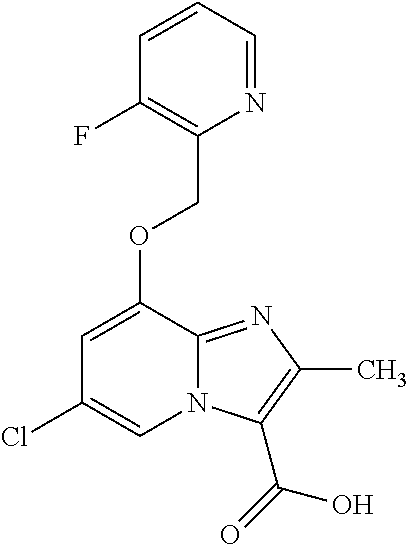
C1=CC=NC(COC2=CC(Cl)=CN3C2=NC(C)=C3C(=O)O)=C1F
